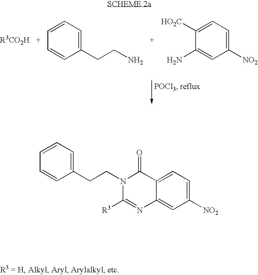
C1(CCN)=CC=CC=C1.C1([NO2])=CC=C([HO2C])C(N)=C1.C1(CCN2C([R3])=NC3=CC([NO2])=CC=C3C2=O)=CC=CC=C1
